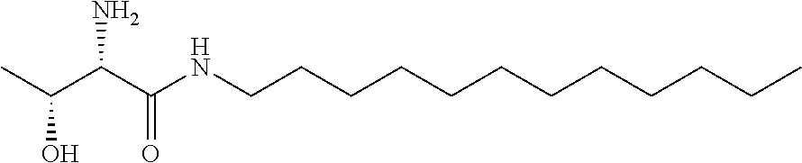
C(O)(C)C(C(NCCCCCCCCCCCC)=O)N
